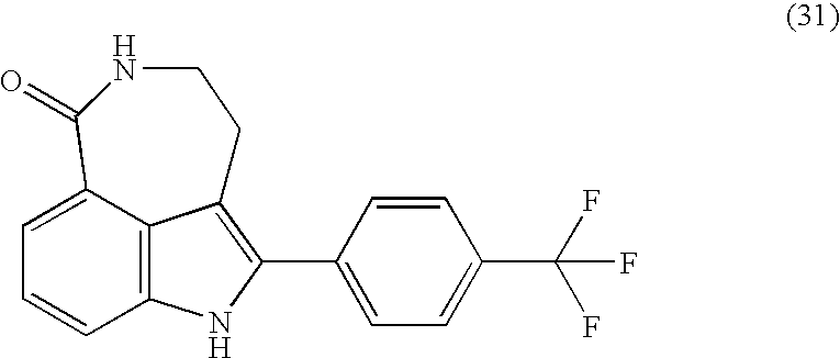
C12=C3C(=CC=C1)C(=O)NCCC3=C(C1=CC=C(C(F)(F)F)C=C1)N2
